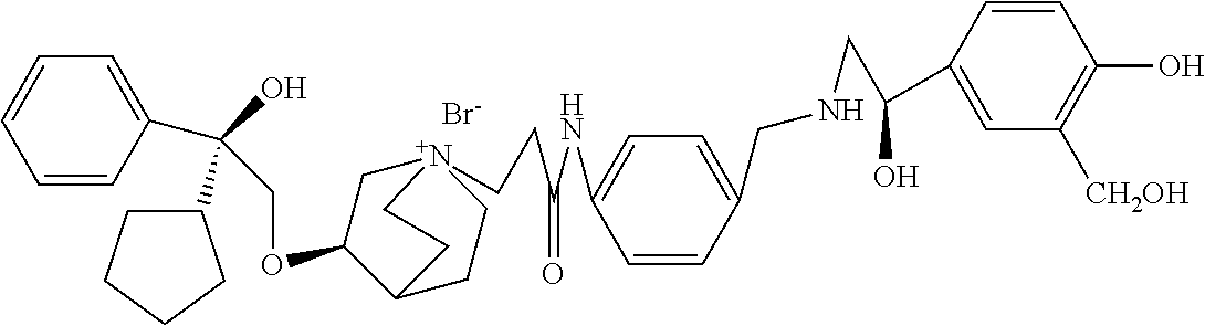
[Br-].C(OC1C[N+]2(CCC(NC3=CC=C(CNCC(C4=CC([CH2OH])=C(O)C=C4)O)C=C3)=O)CCC1CC2)C(O)(C1CCCC1)C1=CC=CC=C1
